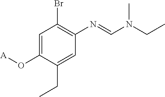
C1=C(O[A])C(CC)=CC(N=CN(CC)C)=C1Br
